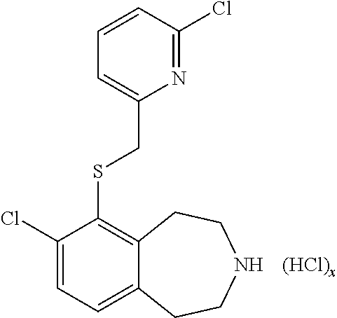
C1=CC(Cl)=NC(CSC2=C3C(=CC=C2Cl)CCNCC3)=C1
